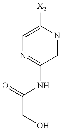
C1=C([X2])N=CC(NC(CO)=O)=N1
